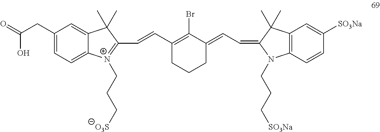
C1(CC(=O)O)=CC=C2C(=C1)C(C)(C)C(C=CC1=C(Br)C(=CC=C3N(CCC[SO3Na])C4=C(C3(C)C)C=C([SO3Na])C=C4)CCC1)=[N+]2CCC[O3S]
